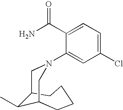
O=C(C1=CC=C(Cl)C=C1N1CC2C(C)C(CCCC2)C1)N
